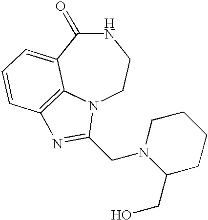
N1C(=O)C2=CC=CC3=C2N(CC1)C(CN1C(CO)CCCC1)=N3
